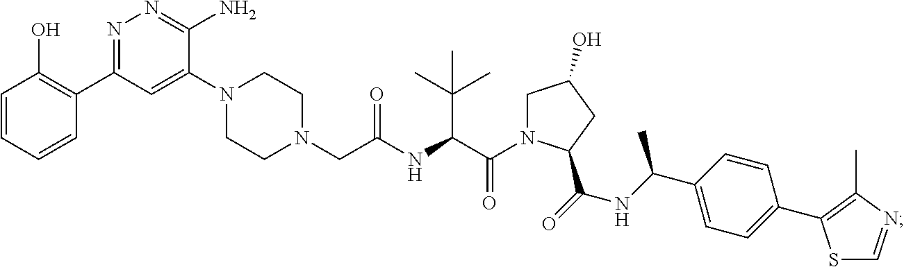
C1N(C(C(NC(CN2CCN(C3=CC(C4=C(O)C=CC=C4)=NN=C3N)CC2)=O)C(C)(C)C)=O)C(C(NC(C2=CC=C(C3=C(C)N=CS3)C=C2)C)=O)CC1O
